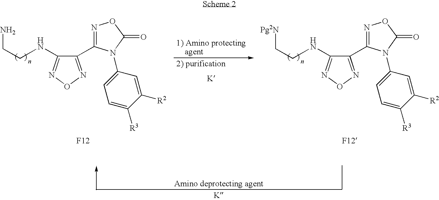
[F12].C(CNC1=NON=C1C1=NOC(=O)N1C1=CC=C([R3])C([R2])=C1)N.[F12].C(CNC1=NON=C1C1=NOC(=O)N1C1=CC=C([R3])C([R2])=C1)[Pg2N]
